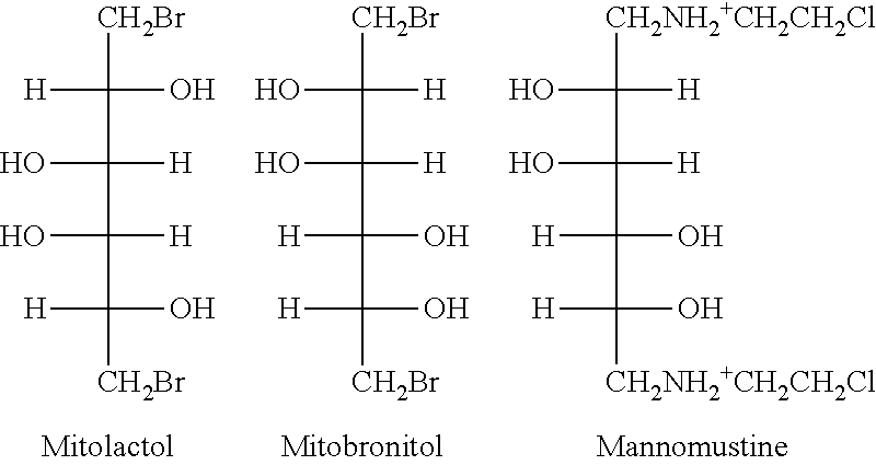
[H]C(C(O)([H])C(O)([H])C([H])(O)[CH2Br])(O)[CH2Br].OC(C(O)([H])C([H])(O)C([H])(O)[CH2Br])([H])[CH2Br].OC(C(O)([H])C([H])(O)C([H])(O)[CH2NH2+CH2CH2Cl])([H])[CH2NH2+CH2CH2Cl]
